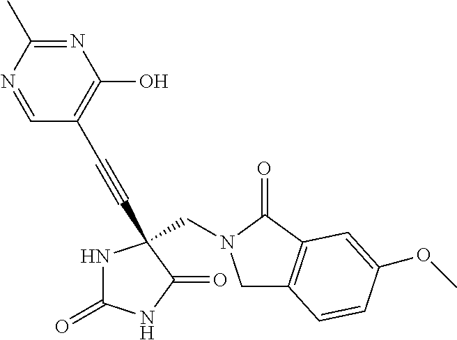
N1C(=O)NC(=O)C1(C#CC1=C(O)N=C(C)N=C1)CN1CC2=C(C1=O)C=C(OC)C=C2
